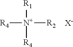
[R4][N+]([R2])([R1])[R4].[X-]
